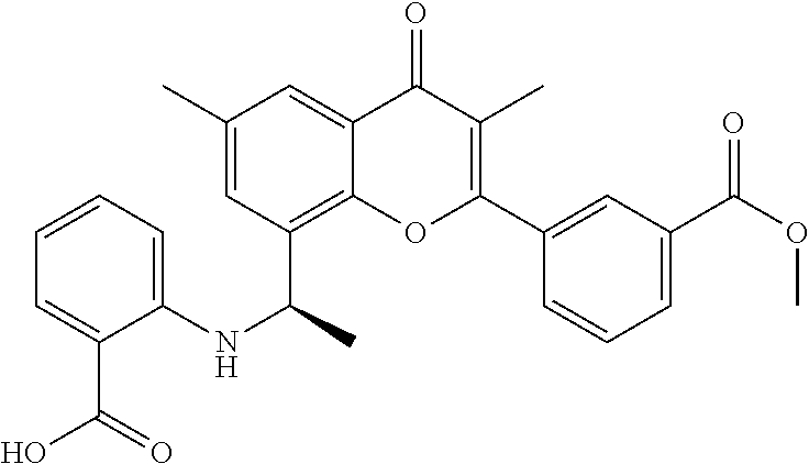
COC(C1=CC=CC(C2=C(C)C(=O)C3=CC(C)=CC(C(NC4=CC=CC=C4C(=O)O)C)=C3O2)=C1)=O
